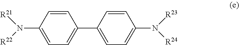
C1=CC(N([R22])[R21])=CC=C1C1=CC=C(N([R23])[R24])C=C1
